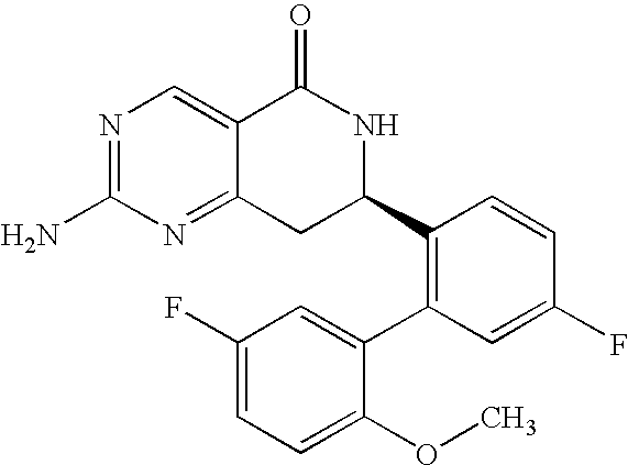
C12=NC(N)=NC=C1C(=O)NC(C1=C(C3=CC(F)=CC=C3OC)C=C(F)C=C1)C2
